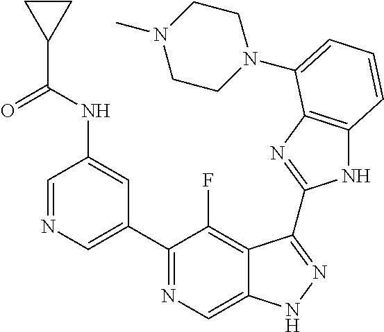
C1=NC=C(C2=NC=C3C(=C2F)C(C2=NC4=C(N2)C=CC=C4N2CCN(C)CC2)=NN3)C=C1NC(C1CC1)=O
